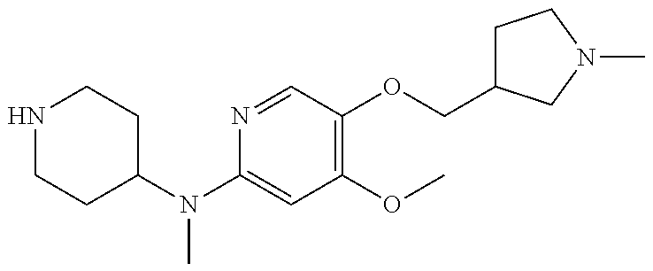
N1CCC(N(C2=CC(OC)=C(OCC3CCN(C)C3)C=N2)C)CC1
